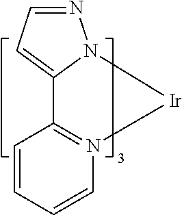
C12=CC=NN1[Ir]N1=C2C=CC=C1
